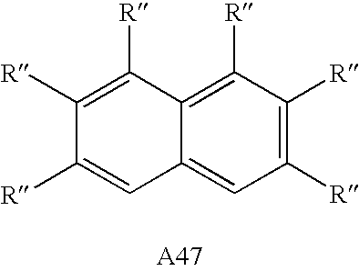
C1([R])=C([R])C([R])=C2C(=C1)C=C([R])C([R])=C2[R]
